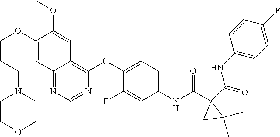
O=C(C1(C(NC2=CC=C(OC3=C4C(=NC=N3)C=C(OCCCN3CCOCC3)C(OC)=C4)C(F)=C2)=O)C(C)(C)C1)NC1=CC=C(F)C=C1
